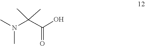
CN(C(C(=O)O)(C)C)C
